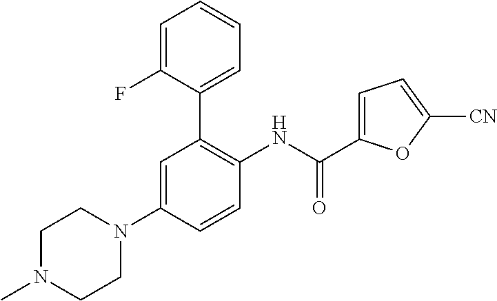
C1N(C)CCN(C2=CC(C3=CC=CC=C3F)=C(NC(=O)C3=CC=C([CN])O3)C=C2)C1
